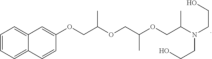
C1=CC=C2C(=C1)C=C(OCC(OCC(OCC(N(CCO)CCO)C)C)C)C=C2
